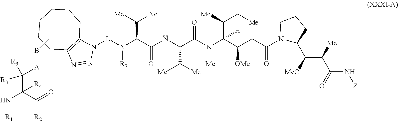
C12=C(N=NN1[L]N(C(C(NC(C(N(C(C(CC(N1C(C(C(C(N[Z])=O)[Me])[MeO])CCC1)=O)[OMe])(C(C[Me])[Me])[H])[Me])=O)C([Me])[Me])=O)C([Ne])[Me])[R7])CCCCCC2.CB[A]C(C(C(=O)[R2])([R4])N[R1])([R3])[R3]
